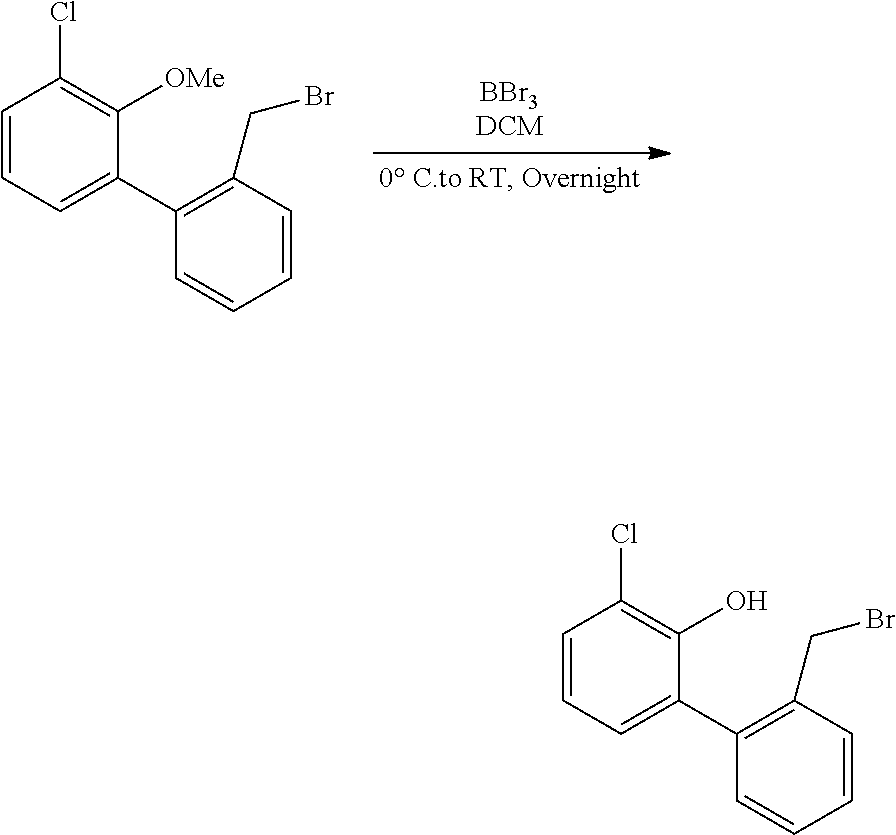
C1(C2=CC=CC(Cl)=C2[OMe])=C(CBr)C=CC=C1.C1(C2=CC=CC(Cl)=C2O)=C(CBr)C=CC=C1
